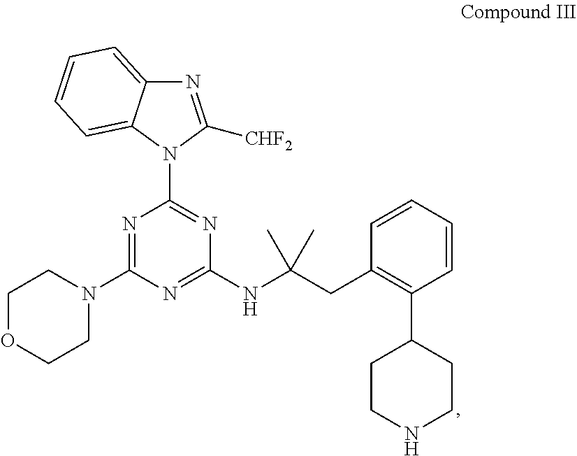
N1=C(N2CCOCC2)N=C(NC(CC2=C(C3CCNCC3)C=CC=C2)(C)C)N=C1N1C([CHF2])=NC2=CC=CC=C12
